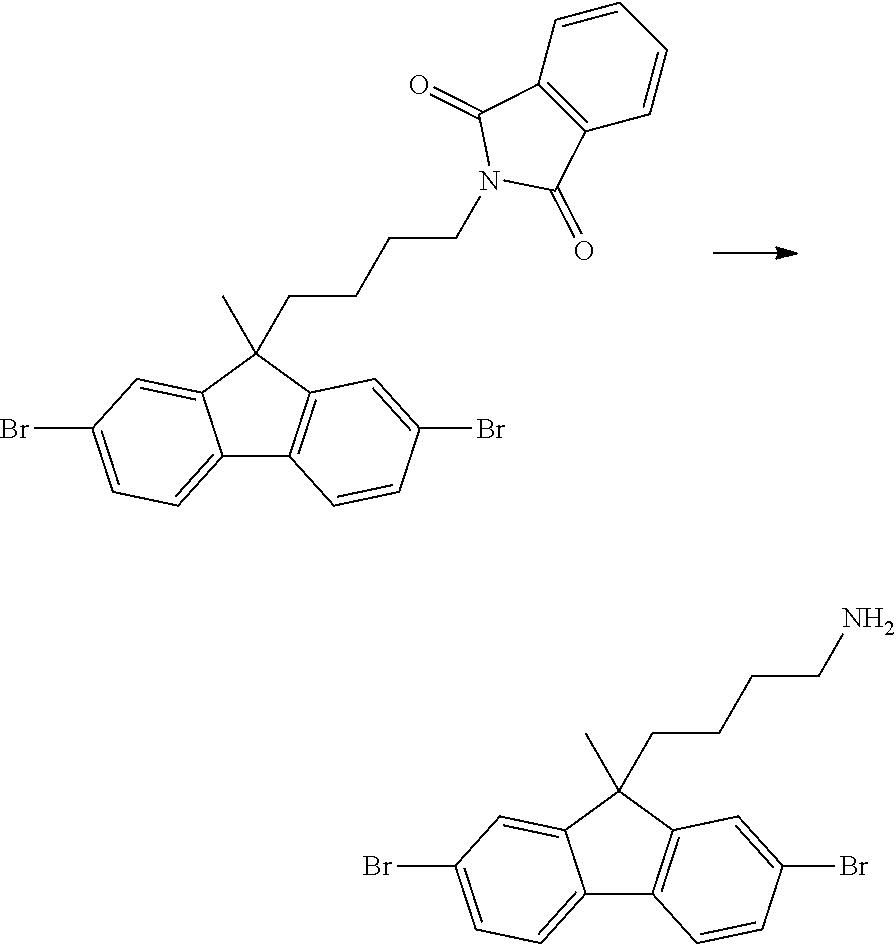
C12=CC=C(Br)C=C1C(CCCCN1C(=O)C3=C(C=CC=C3)C1=O)(C)C1=C2C=CC(Br)=C1.C12=CC=C(Br)C=C1C(CCCCN)(C)C1=C2C=CC(Br)=C1
